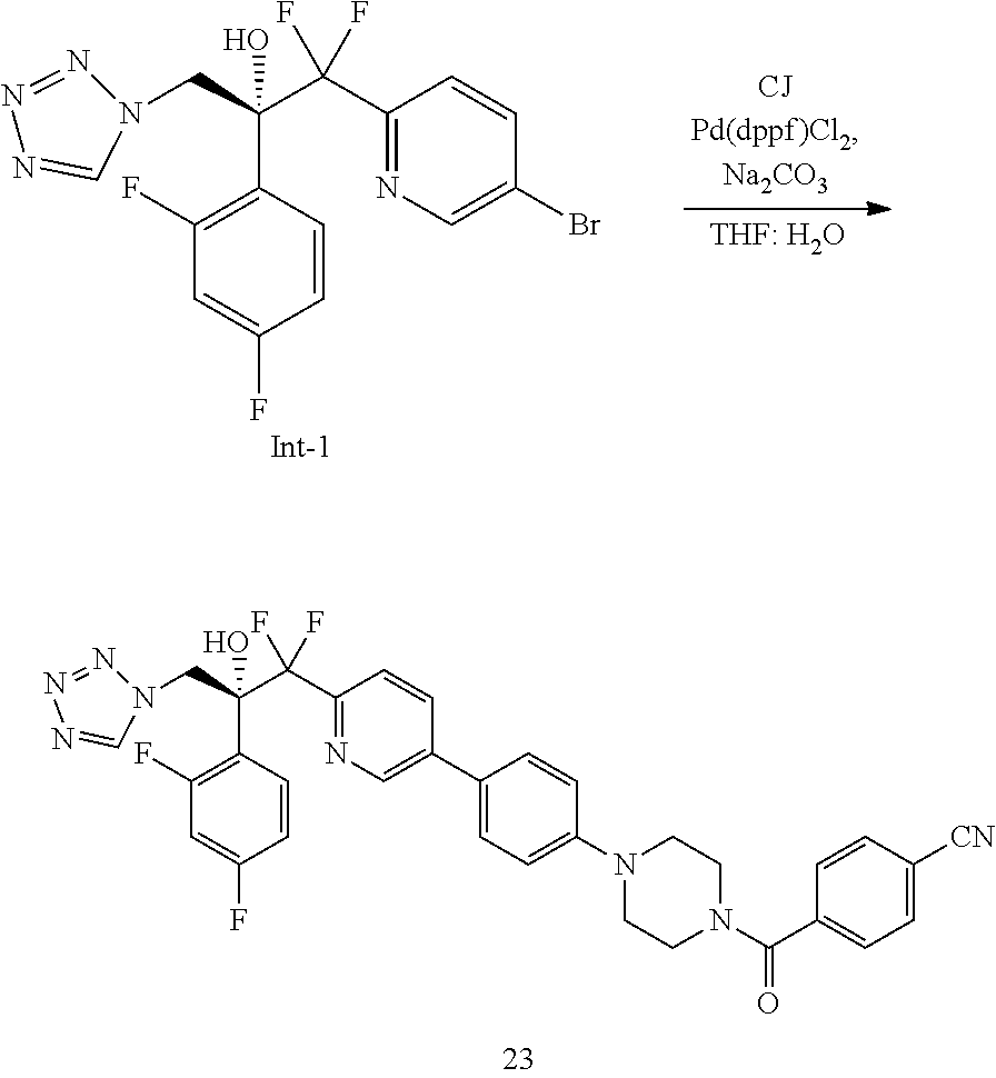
C1(C(C(CN2N=NN=C2)(C2=C(F)C=C(F)C=C2)O)(F)F)=NC=C(Br)C=C1.C1(C2=CN=C(C(C(CN3N=NN=C3)(C3=C(F)C=C(F)C=C3)O)(F)F)C=C2)=CC=C(N2CCN(C(=O)C3=CC=C([CN])C=C3)CC2)C=C1
